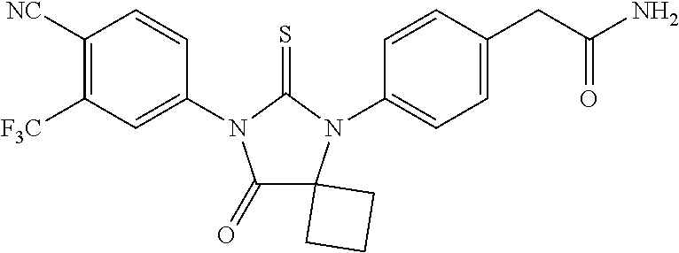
C1(=O)C2(N(C3=CC=C(CC(N)=O)C=C3)C(=S)N1C1=CC([F3C])=C([NC])C=C1)CCC2
